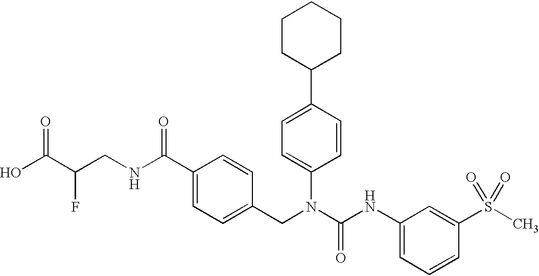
OC(C(CNC(C1=CC=C(CN(C(NC2=CC=CC(S(C)(=O)=O)=C2)=O)C2=CC=C(C3CCCCC3)C=C2)C=C1)=O)F)=O
